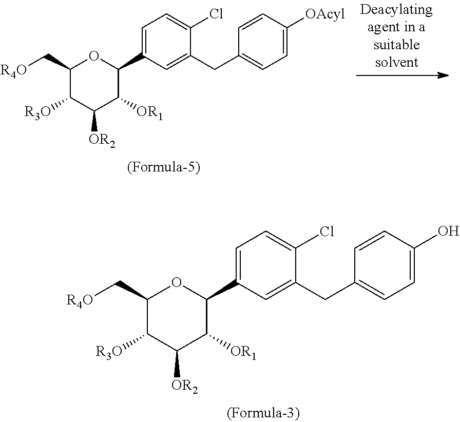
C1(C[R4O])C([R3O])C([OR2])C([OR1])C(C2=CC=C(Cl)C(CC3=CC=C([OAcyl])C=C3)=C2)O1.C1(C[R4O])C([R3O])C([OR2])C([OR1])C(C2=CC=C(Cl)C(CC3=CC=C(O)C=C3)=C2)O1
